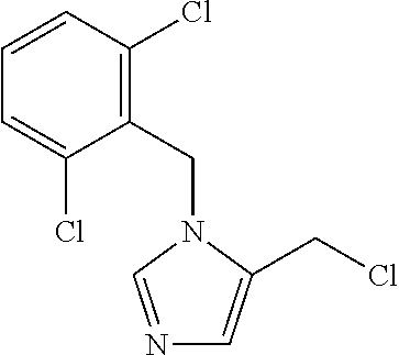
C1(CN2C(CCl)=CN=C2)=C(Cl)C=CC=C1Cl
